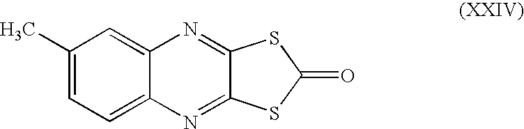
C1(C)=CC=C2C(=C1)N=C1C(=N2)SC(=O)S1
